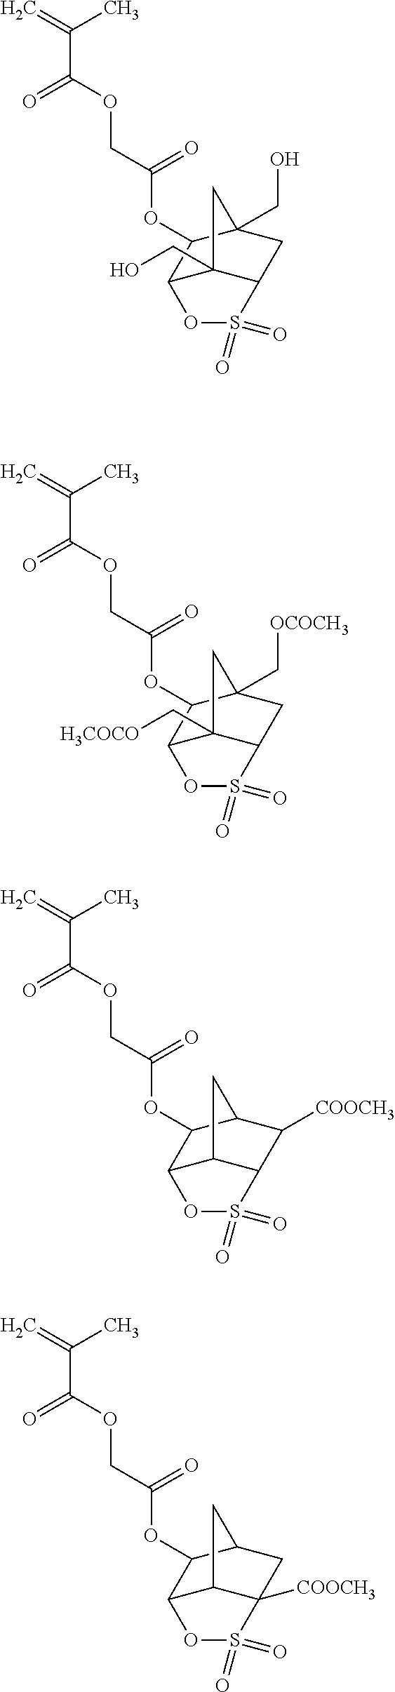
C=C(C)C(=O)OCC(=O)OC1C2C3(C[H3COCO])C(CC1(C[OCOCH3])C3)S(=O)(=O)O2.C=C(C)C(=O)OCC(=O)OC1C2C3C(C([COOCH3])C1C3)S(=O)(=O)O2.C=C(C)C(=O)OCC(=O)OC1C2C3C([COOCH3])(CC1C3)S(=O)(=O)O2.C=C(C)C(=O)OCC(=O)OC1C2OS(=O)(=O)C3CC1(CO)CC23CO
